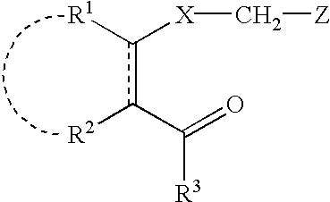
c(c([R2])C(=O)[R3])([R1])[X]C[Z]
